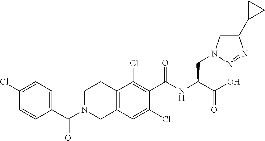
C1=CC(C(N2CC3=C(CC2)C(Cl)=C(C(=O)NC(C(O)=O)CN2C=C(C4CC4)N=N2)C(Cl)=C3)=O)=CC=C1Cl
